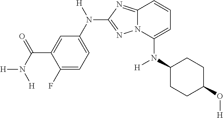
C1=C(C(=O)N([H])[H])C(F)=CC=C1N([H])C1=NN2C(=N1)C=CC=C2N([H])C1CCC(O[H])CC1
